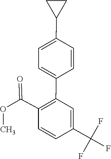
C1(C(F)(F)F)=CC(C2=CC=C(C3CC3)C=C2)=C(C(OC)=O)C=C1
